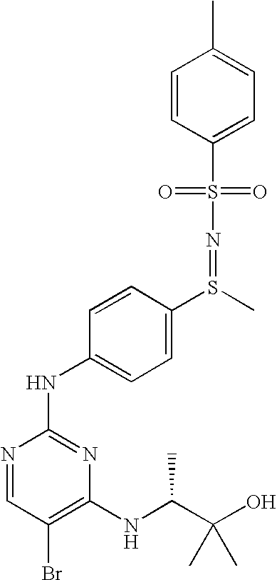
C1(S(=O)(=O)N=S(C2=CC=C(NC3=NC(NC(C(O)(C)C)C)=C(Br)C=N3)C=C2)C)=CC=C(C)C=C1
